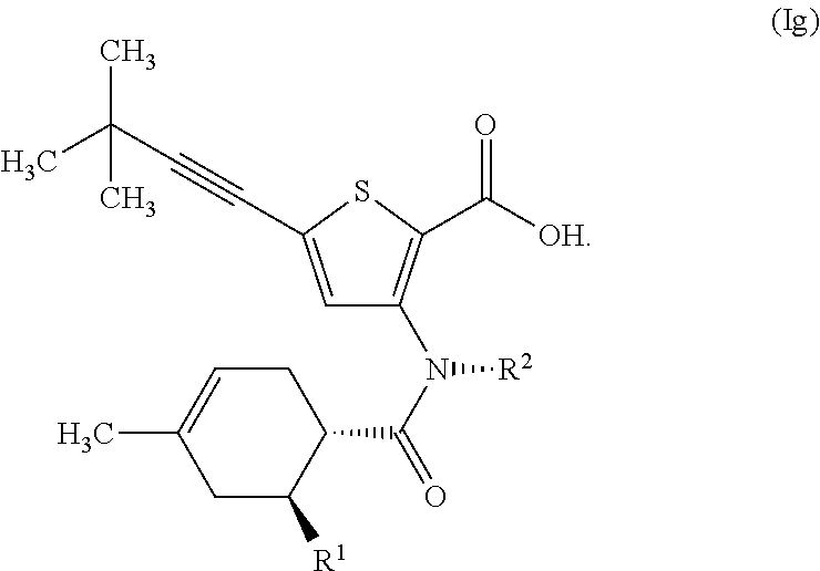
C1=C(C#CC(C)(C)C)SC(C([OH])=O)=C1N(C(=O)C1CC=C(C)CC1[R1])[R2]
